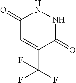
C1(=O)C=C(C(F)(F)F)C(=O)NN1
